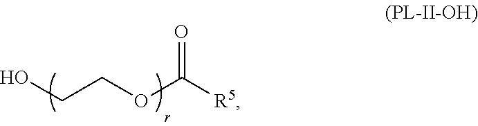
C(OCCO)([R5])=O
